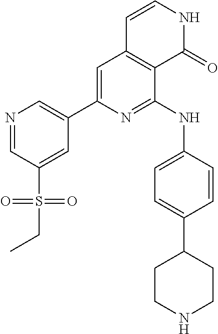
C1=C(C2=CN=CC(S(=O)(=O)CC)=C2)N=C(NC2=CC=C(C3CCNCC3)C=C2)C2=C1C=CNC2=O
